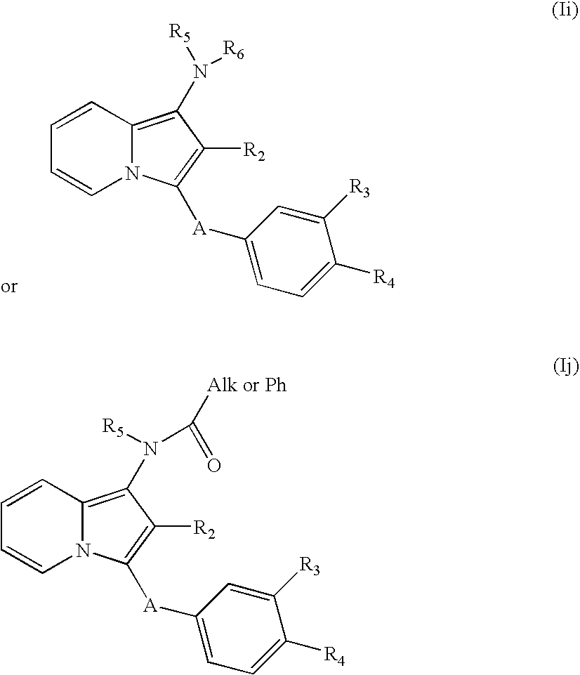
C1=CC2=C(N([R6])[R5])C([R2])=C([A]C3=CC=C([R4])C([R3])=C3)N2C=C1.C1=CC2=C(N(C([Alk or Ph])=O)[R5])C([R2])=C([A]C3=CC=C([R4])C([R3])=C3)N2C=C1
